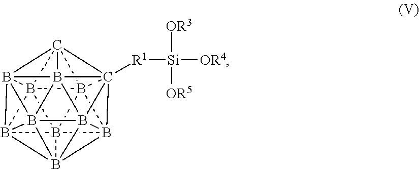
B1234B567B189B1%10%11B%12%13%14C5%15(B265B326B5%15%12B2%131B486%10)C79%14%11[R1][Si]([OR4])([OR3])[OR5]
